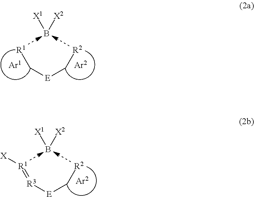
C([E]C[R2])[R1].[X1]B[X2].[R3]([E]C[R2])=[R1][X].[X1]B[X2]
